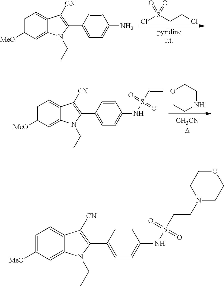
ClS(CCCl)(=O)=O.C1=C([MeO])C=C2C(=C1)C([CN])=C(C1=CC=C(N)C=C1)N2CC.O1CCNCC1.C1=C([MeO])C=C2C(=C1)C([CN])=C(C1=CC=C(NS(C=C)(=O)=O)C=C1)N2CC.C1=C([MeO])C=C2C(=C1)C([CN])=C(C1=CC=C(NS(CCN3CCOCC3)(=O)=O)C=C1)N2CC
